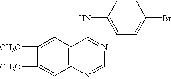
C1([CH3O])=CC2=C(C=C1[CH3O])C(NC1=CC=C(Br)C=C1)=NC=N2
